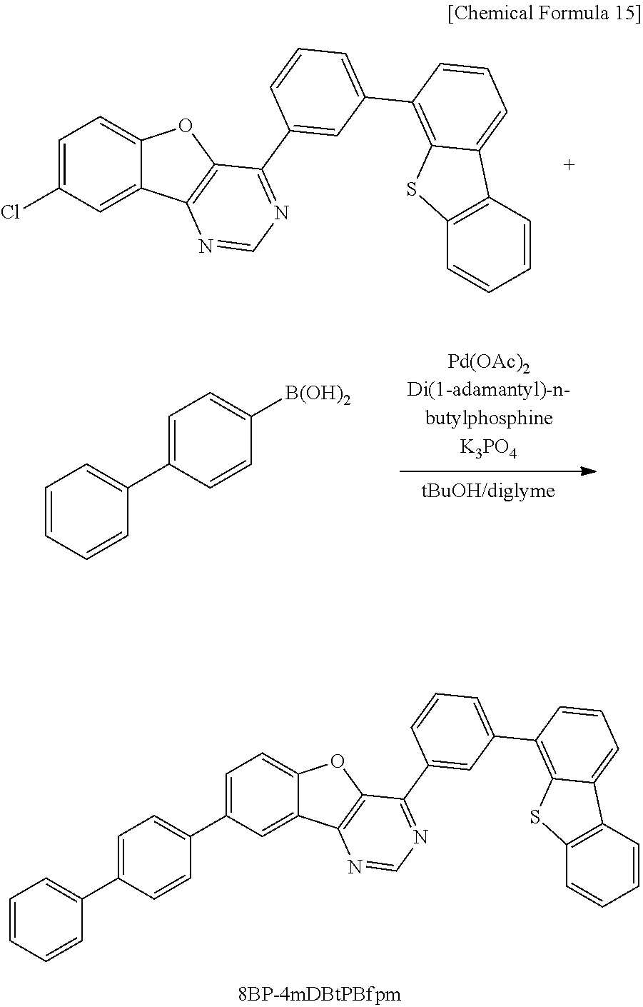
C1=C(Cl)C=C2C(=C1)OC1=C2N=CN=C1C1=CC(C2=C3C(=CC=C2)C2=C(S3)C=CC=C2)=CC=C1.C1=C(C2=CC=CC=C2)C=CC([B(OH)2])=C1.C1=C(C2=CC=CC=C2)C=CC(C2=CC=C3C(=C2)C2=C(O3)C(C3=CC(C4=C5C(=CC=C4)C4=C(S5)C=CC=C4)=CC=C3)=NC=N2)=C1
